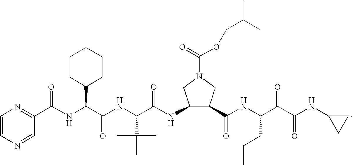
C1=CN=CC(C(NC(C2CCCCC2)C(=O)NC(C(C)(C)C)C(NC2C(C(NC(C(C(NC3CC3)=O)=O)CCC)=O)CN(C(=O)OCC(C)C)C2)=O)=O)=N1
